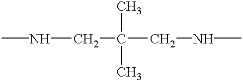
CNCC(CNC)(C)C
